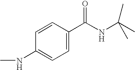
CNC1=CC=C(C(NC(C)(C)C)=O)C=C1
